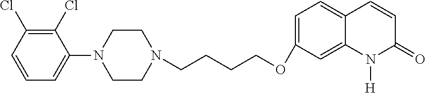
C1(Cl)=C(Cl)C=CC=C1N1CCN(CCCCOC2=CC=C3C(=C2)N([H])C(=O)C=C3)CC1
